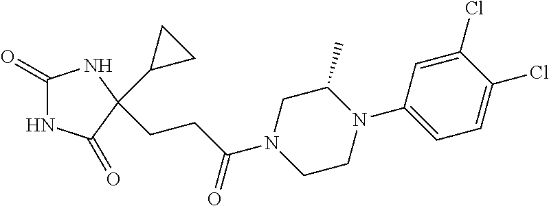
C1(=O)NC(=O)C(C2CC2)(CCC(N2CCN(C3=CC=C(Cl)C(Cl)=C3)C(C)C2)=O)N1
